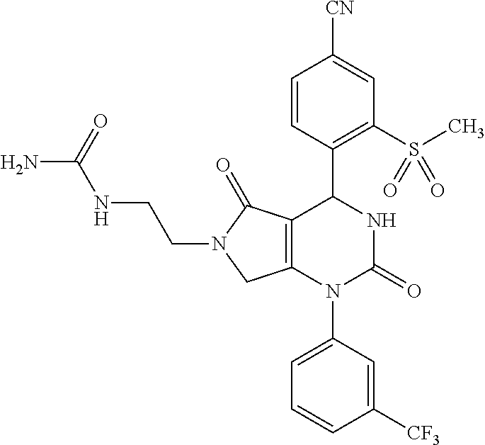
C12=C(N(C3=CC=CC([CF3])=C3)C(=O)NC1C1=C(S(C)(=O)=O)C=C([CN])C=C1)CN(CCNC(N)=O)C2=O
